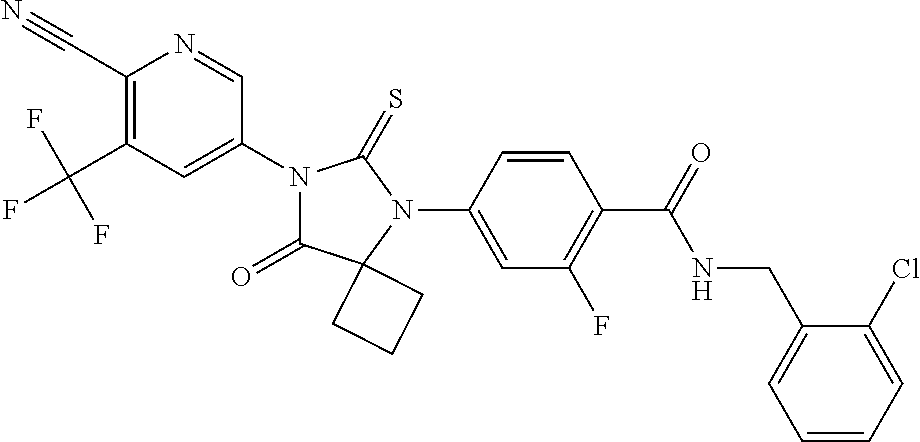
C1(C#N)=C(C(F)(F)F)C=C(N2C(=O)C3(N(C4=CC(F)=C(C(=O)NCC5=CC=CC=C5Cl)C=C4)C2=S)CCC3)C=N1
